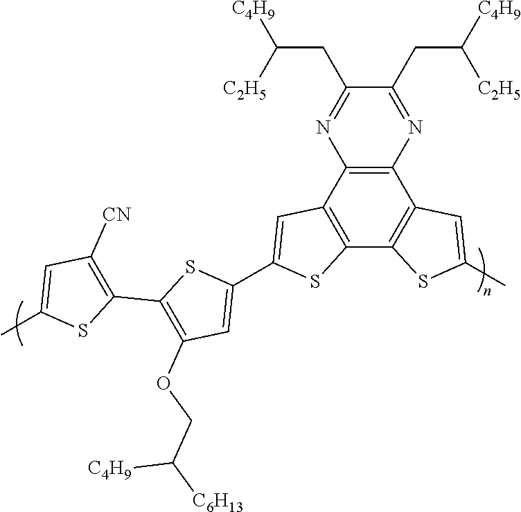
C12=C(C3=C(C4=C1C=C(C)S4)SC(C1=CC(OCC([C6H13])[C4H9])=C(C4=C([CN])C=C(C)S4)S1)=C3)N=C(CC([C4H9])[C2H5])C(CC([C4H9])[C2H5])=N2
